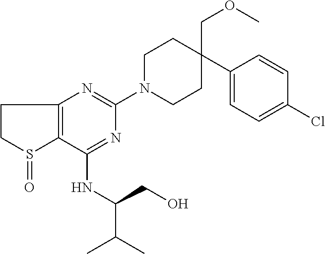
C1(NC(CO)C(C)C)=NC(N2CCC(COC)(C3=CC=C(Cl)C=C3)CC2)=NC2=C1S(=O)CC2
